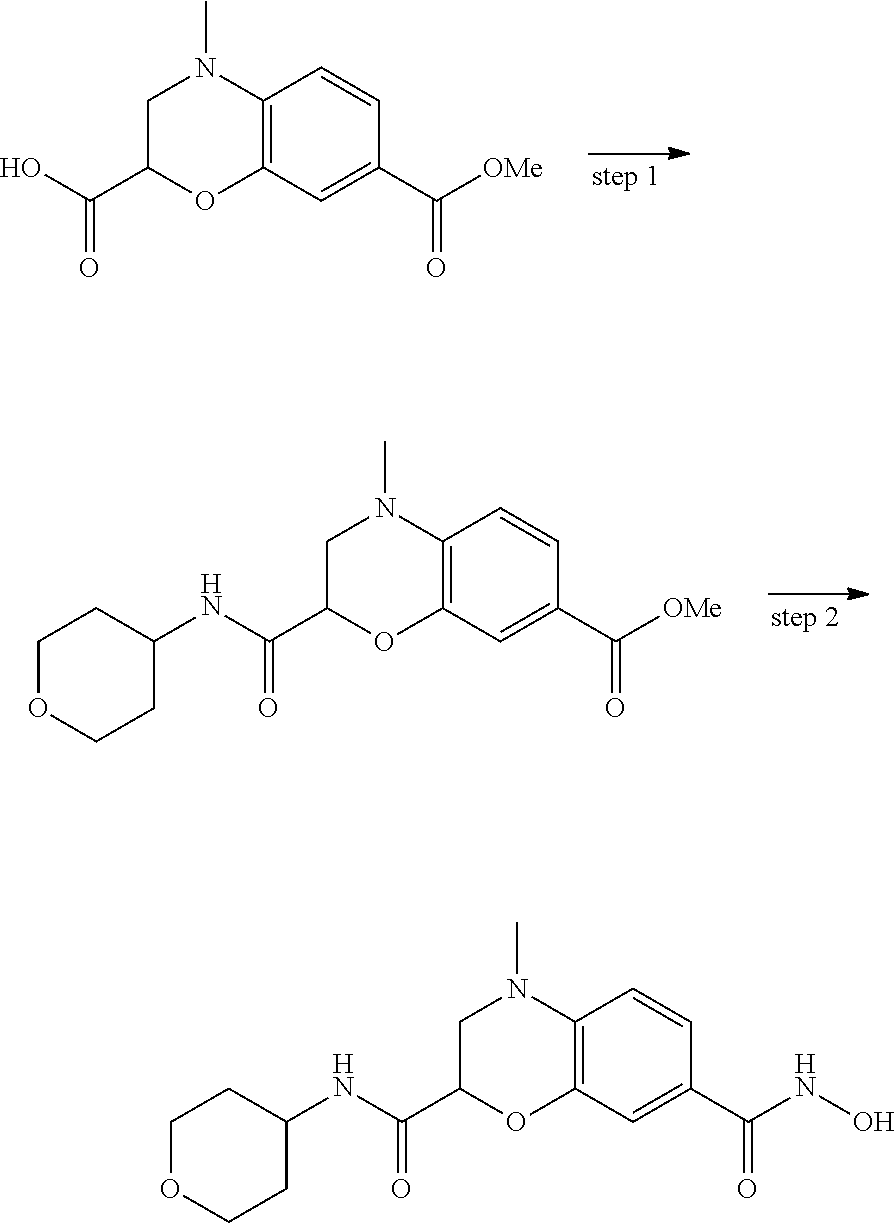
C12=C(C=C(C([OMe])=O)C=C1)OC(C(O)=O)CN2C.C12=C(C=C(C([OMe])=O)C=C1)OC(C(NC1CCOCC1)=O)CN2C.C12=C(C=C(C(NO)=O)C=C1)OC(C(NC1CCOCC1)=O)CN2C
